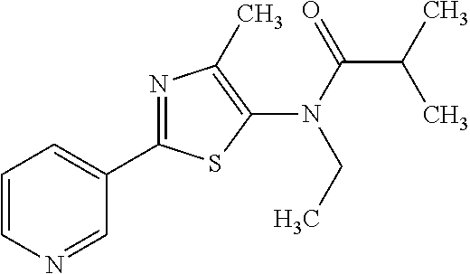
C1=CN=CC(C2=NC(C)=C(N(C(=O)C(C)C)CC)S2)=C1
